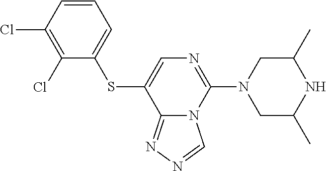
C1(Cl)=C(Cl)C=CC=C1SC1=CN=C(N2CC(C)NC(C)C2)N2C1=NN=C2
